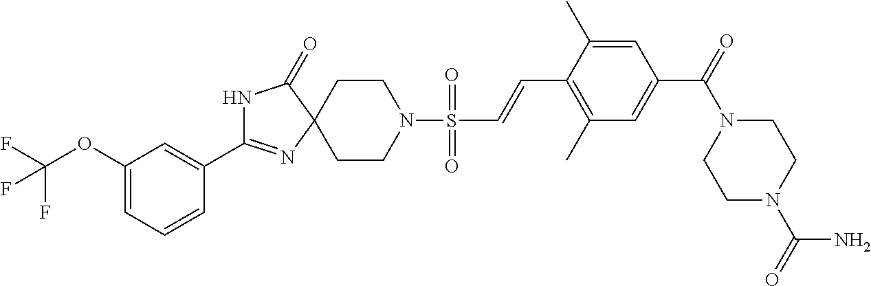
C1(OC(F)(F)F)=CC=CC(C2=NC3(C(=O)N2)CCN(S(C=CC2=C(C)C=C(C(=O)N4CCN(C(=O)N)CC4)C=C2C)(=O)=O)CC3)=C1
